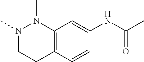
N1(C)CCC2=C(N1C)C=C(NC(C)=O)C=C2
